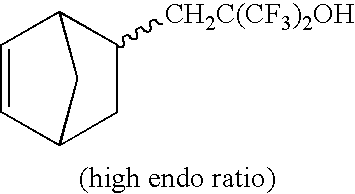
C1=CC2C([CH2C(CF3)2OH])CC1C2
